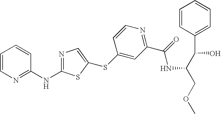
C1=CN=C(NC2=NC=C(SC3=CC(C(=O)NC(C(C4=CC=CC=C4)O)COC)=NC=C3)S2)C=C1
